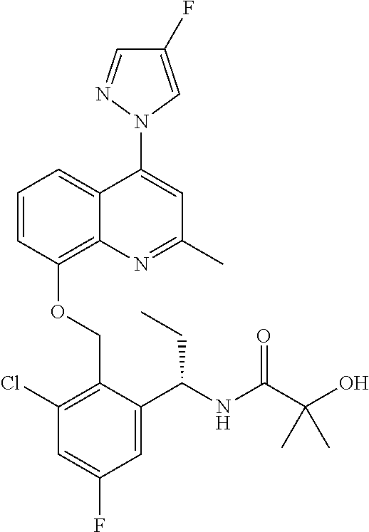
C1=C(F)C=C(C(NC(=O)C(O)(C)C)CC)C(COC2=C3N=C(C)C=C(N4C=C(F)C=N4)C3=CC=C2)=C1Cl
